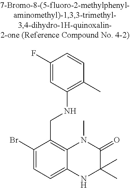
C1(Br)=CC=C2C(=C1CNC1=C(C)C=CC(F)=C1)N(C)C(=O)C(C)(C)N2
